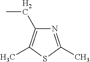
N1=C(C)SC(C)=C1CC
